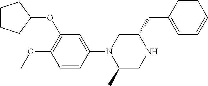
C1CCC(OC2=C(OC)C=CC(N3C(C)CNC(CC4=CC=CC=C4)C3)=C2)C1
